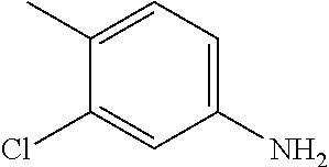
C1=C(C)C(Cl)=CC(N)=C1
